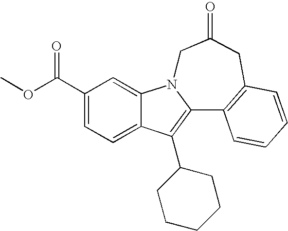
C12=CC=C(C(OC)=O)C=C1N1C(=C2C2CCCCC2)C2=C(CC(=O)C1)C=CC=C2
